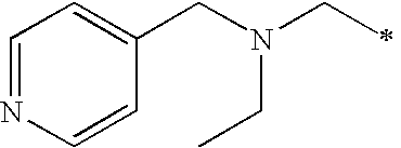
C1=NC=CC(CN(CC)CC)=C1
